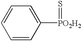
C1=CC([PO2H2]=S)=CC=C1
